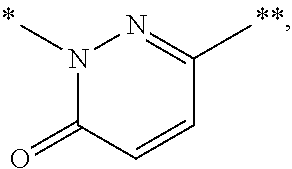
CN1C(=O)C=CC(C)=N1
